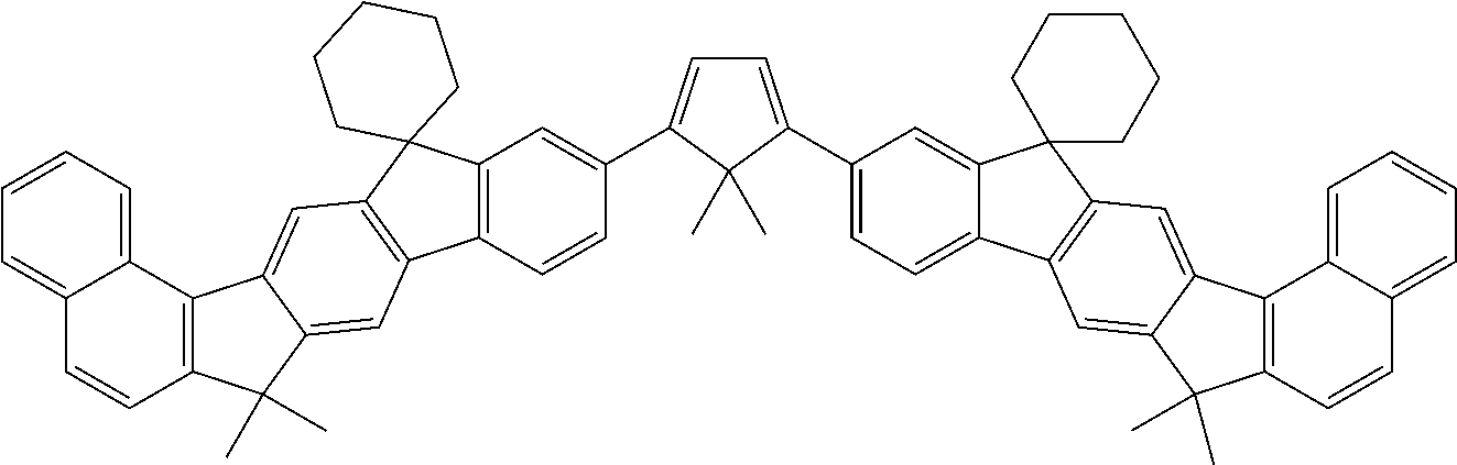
C12=C(C=CC(C3=CC=C(C4=CC=C5C(=C4)C4(C6=C5C=C5C(=C6)C6=C(C5(C)C)C=CC5=CC=CC=C65)CCCCC4)C3(C)C)=C1)C1=C(C23CCCCC3)C=C2C(=C1)C(C)(C)C1=C2C2=CC=CC=C2C=C1
